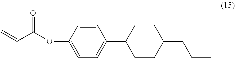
C1=CC(OC(C=C)=O)=CC=C1C1CCC(CCC)CC1
